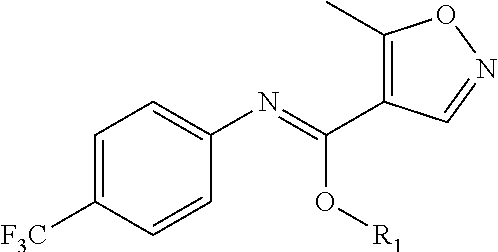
C1=C([F3C])C=CC(N=C(O[R1])C2=C(C)ON=C2)=C1
